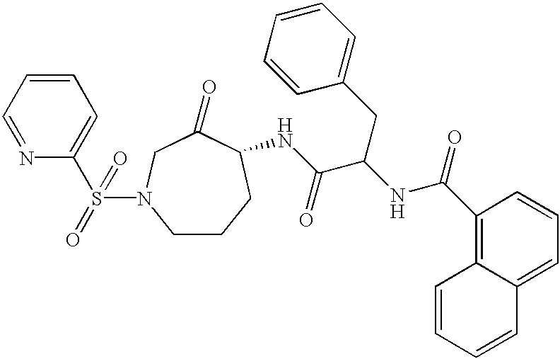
C1=NC(S(=O)(=O)N2CCCC(NC(C(NC(C3=C4C(=CC=C3)C=CC=C4)=O)CC3=CC=CC=C3)=O)C(=O)C2)=CC=C1
